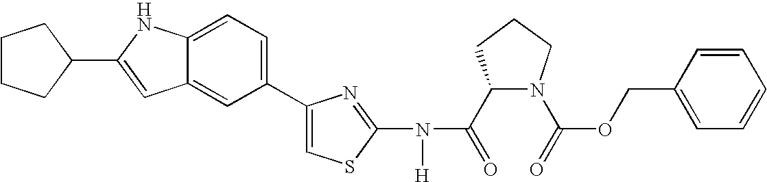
C1(C(=O)N(C2=NC(C3=CC=C4C(=C3)C=C(C3CCCC3)N4)=CS2)[H])N(C(=O)OCC2=CC=CC=C2)CCC1
